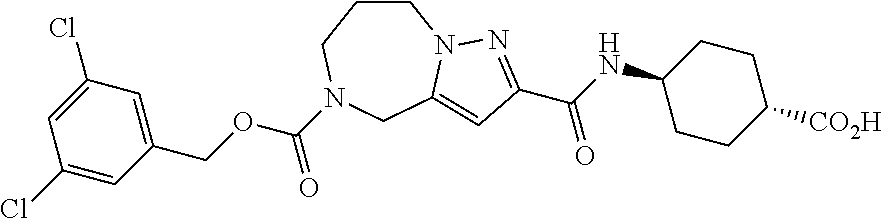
C1CCN(C(OCC2=CC(Cl)=CC(Cl)=C2)=O)CC2=CC(C(NC3CCC([CO2H])CC3)=O)=NN12
